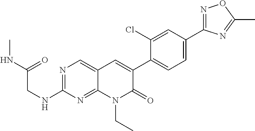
N1=C(C2=CC=C(C3=CC4=CN=C(NCC(NC)=O)N=C4N(CC)C3=O)C(Cl)=C2)N=C(C)O1
